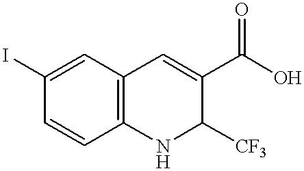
C1=CC2=C(C=C1I)C=C(C(O)=O)C([CF3])N2
